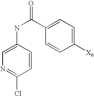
C1=C(NC(C2=CC=C([X6])C=C2)=O)C=CC(Cl)=N1
